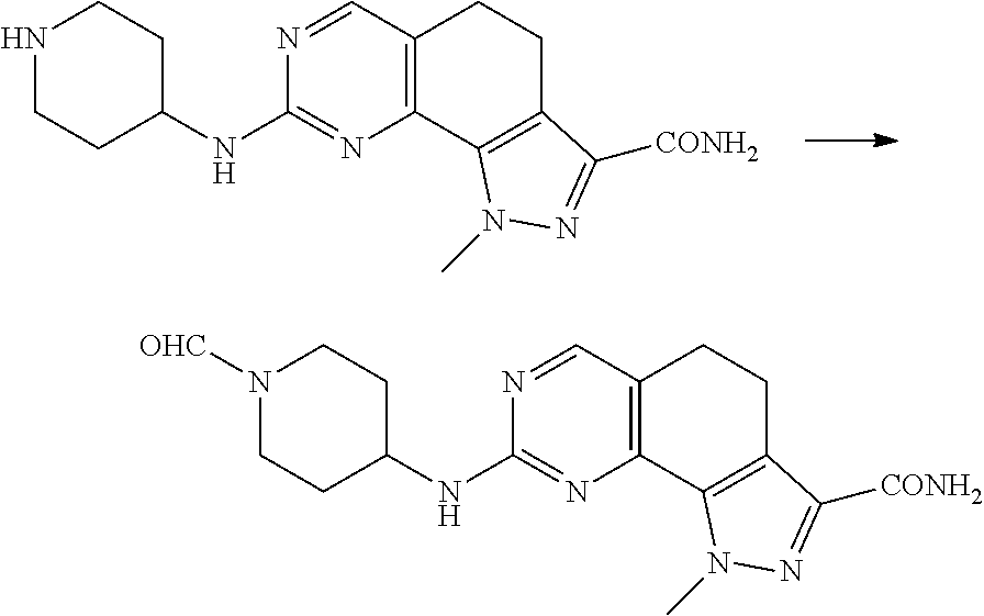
C12=C(C=NC(NC3CCNCC3)=N1)CCC1=C2N(C)N=C1[CONH2].C12=C(C=NC(NC3CCN([OHC])CC3)=N1)CCC1=C2N(C)N=C1[CONH2]
